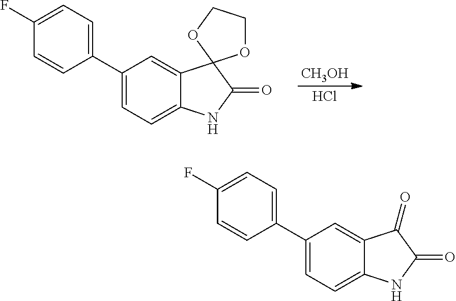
C1=C(C2=CC=C(F)C=C2)C=C2C3(C(=O)NC2=C1)OCCO3.[CH3OH].Cl.C1=C(C2=CC=C(F)C=C2)C=C2C(=O)C(=O)NC2=C1
